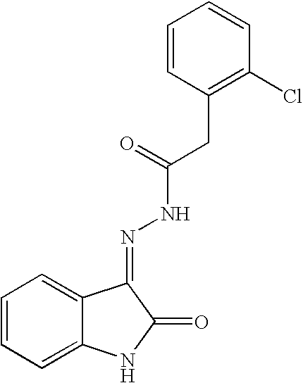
C1=CC=C2C(=C1)C(=NNC(CC1=C(Cl)C=CC=C1)=O)C(=O)N2
